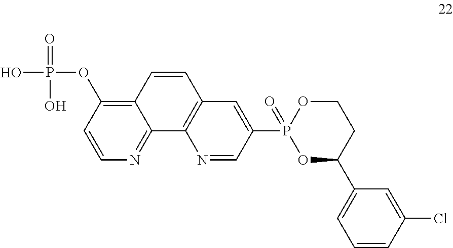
O=P(O)(O)OC1=C2C(=NC=C1)C1=C(C=C2)C=C(P2(=O)OC(C3=CC=CC(Cl)=C3)CCO2)C=N1
